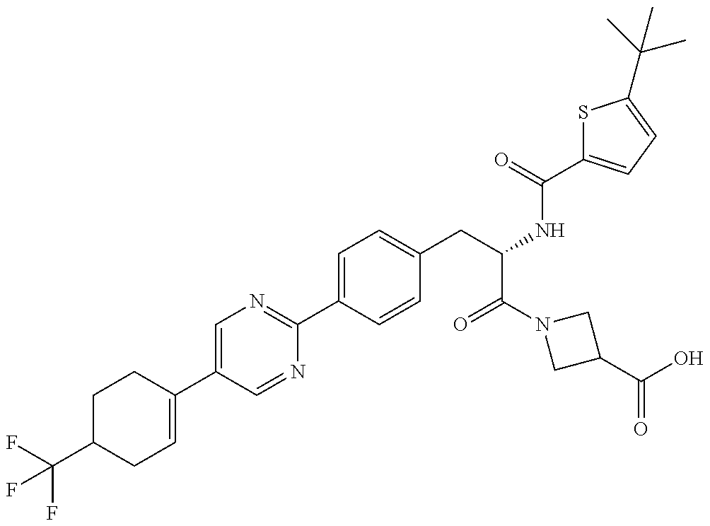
C1C(C(F)(F)F)CC=C(C2=CN=C(C3=CC=C(CC(C(=O)N4CC(C(=O)O)C4)NC(=O)C4=CC=C(C(C)(C)C)S4)C=C3)N=C2)C1
